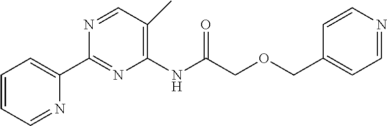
C1=CC=NC(C2=NC(NC(=O)COCC3=CC=NC=C3)=C(C)C=N2)=C1
